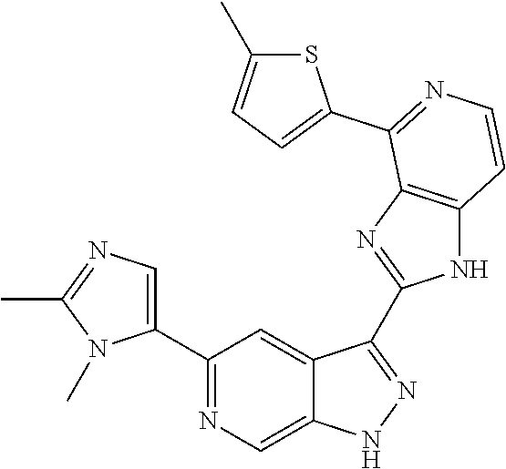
C1(C2=CN=C(C)N2C)=NC=C2C(=C1)C(C1=NC3=C(N1)C=CN=C3C1=CC=C(C)S1)=NN2
